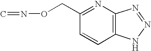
C12=C(N=C(CON=C)C=C1)N=NN2
